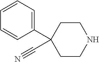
C1(C2(C#N)CCNCC2)=CC=CC=C1
